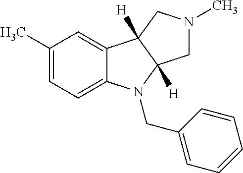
C1(C)=CC=C2C(=C1)C1([H])C([H])(N2CC2=CC=CC=C2)CN(C)C1
